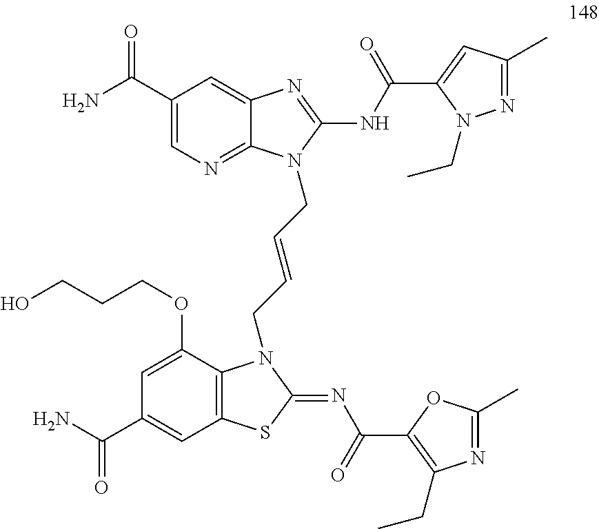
C1(C(N)=O)=CN=C2C(=C1)N=C(NC(C1=CC(C)=NN1CC)=O)N2CC=CCN1C2=C(SC1=NC(C1=C(CC)N=C(C)O1)=O)C=C(C(N)=O)C=C2OCCCO
